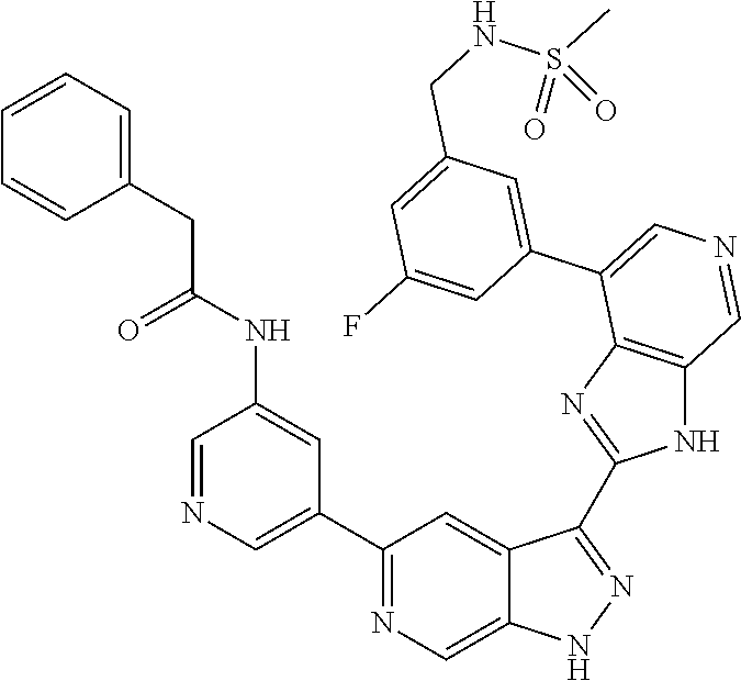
C1(C2=CN=CC(NC(CC3=CC=CC=C3)=O)=C2)=NC=C2C(=C1)C(C1=NC3=C(N1)C=NC=C3C1=CC(CNS(C)(=O)=O)=CC(F)=C1)=NN2
